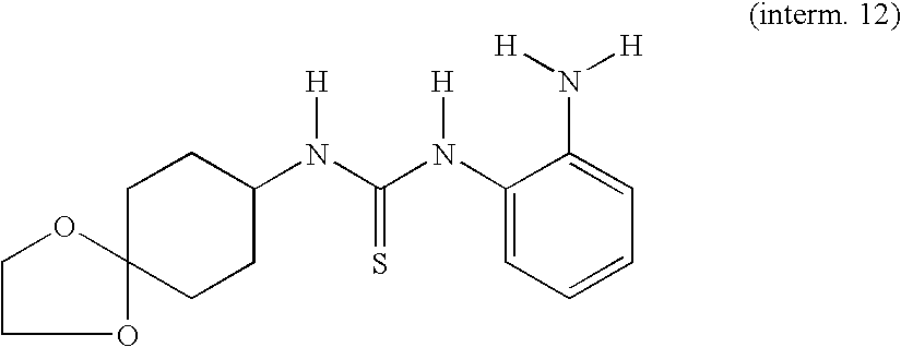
C1C2(CCC(N(C(=S)N(C3=CC=CC=C3N([H])[H])[H])[H])C1)OCCO2
